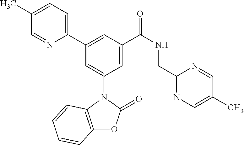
C1(C)=CC=C(C2=CC(C(NCC3=NC=C(C)C=N3)=O)=CC(N3C4=C(OC3=O)C=CC=C4)=C2)N=C1
